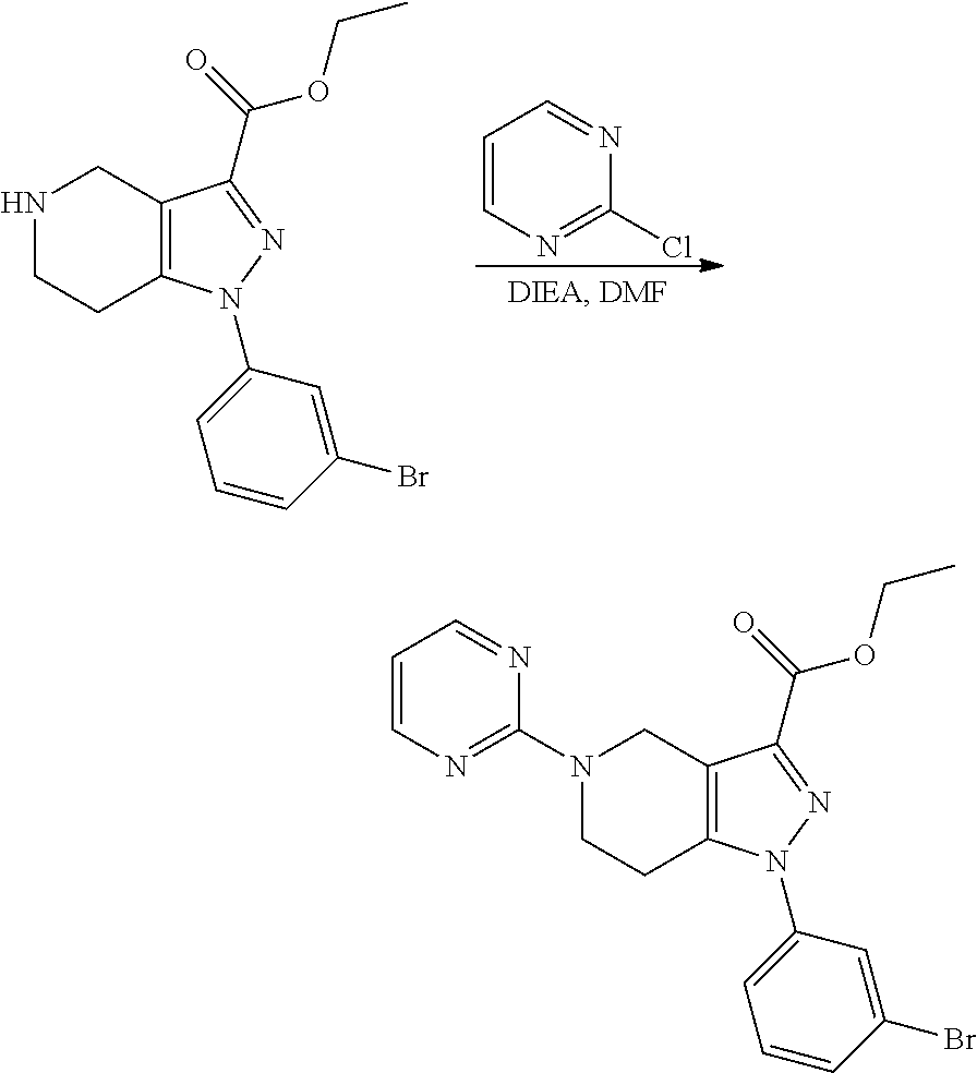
N1CCC2=C(C1)C(C(=O)OCC)=NN2C1=CC=CC(Br)=C1.C1=CN=C(Cl)N=C1.N1(C2=NC=CC=N2)CCC2=C(C1)C(C(=O)OCC)=NN2C1=CC=CC(Br)=C1
